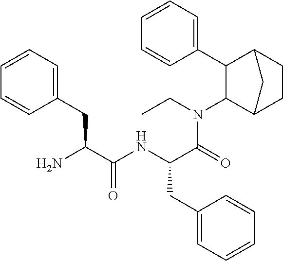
C1(N(CC)C(C(NC(C(N)CC2=CC=CC=C2)=O)CC2=CC=CC=C2)=O)C2CCC(C1C1=CC=CC=C1)C2
